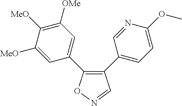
C1(C2=CC=C(OC)N=C2)=C(C2=CC([OMe])=C([MeO])C([MeO])=C2)ON=C1
